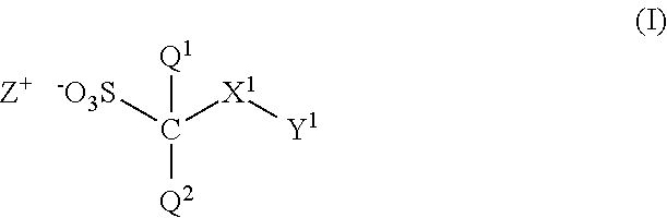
[-O3S]C([X1][Y1])([Q1])[Q2].[Z+]
